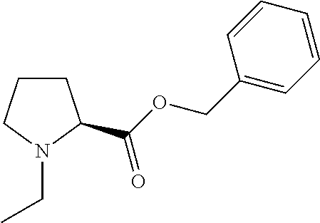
C1CCN(CC)C1C(OCC1=CC=CC=C1)=O
